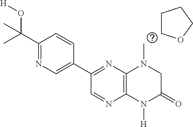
C1(C(C)(O[H])C)=NC=C(C2=NC3=C(N=C2)N([H])C(=O)CN3C)C=C1.C1COCC1
